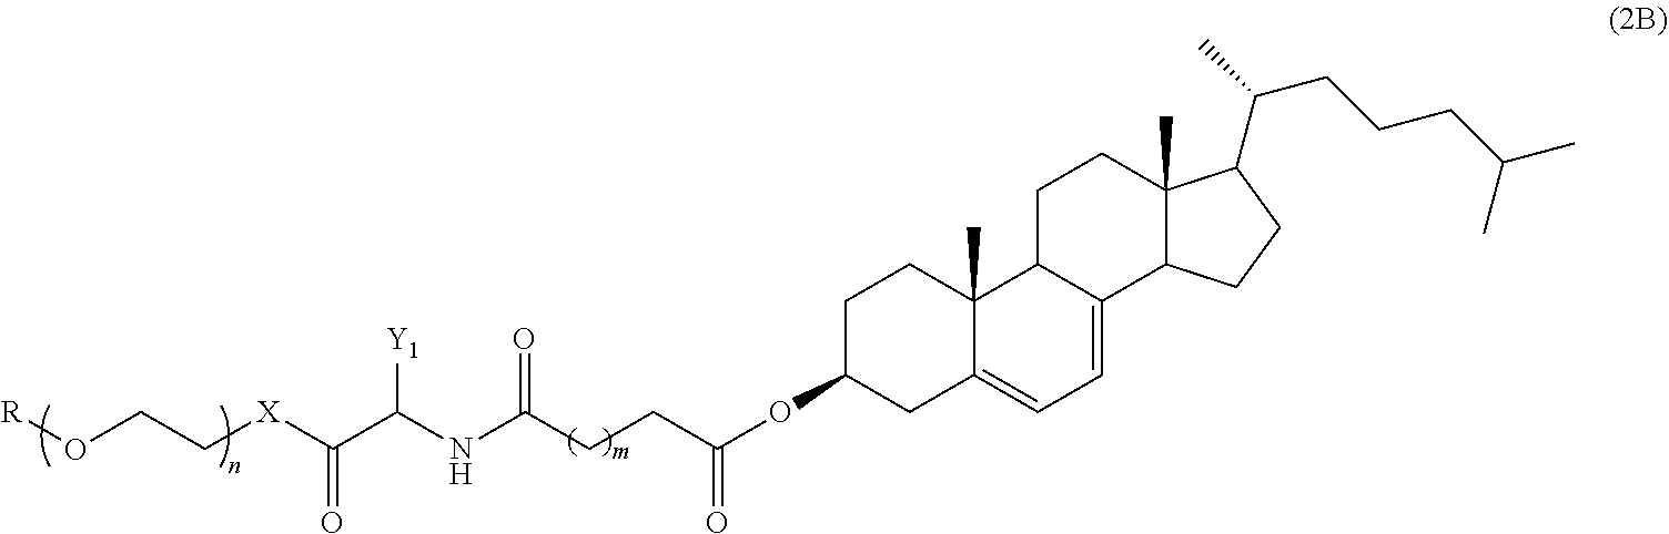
C1C(OC(CCC(NC(C([X]CCO[R])=O)[Y1])=O)=O)CC2=CC=C3C(C2(C)C1)CCC1(C)C3CCC1C(C)CCCC(C)C
